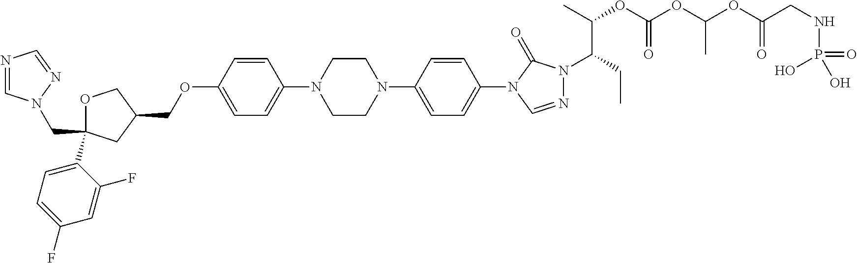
C1OC(C2=CC=C(F)C=C2F)(CN2C=NC=N2)CC1COC1=CC=C(N2CCN(C3=CC=C(N4C=NN(C(CC)C(C)OC(OC(OC(CNP(=O)(O)O)=O)C)=O)C4=O)C=C3)CC2)C=C1
